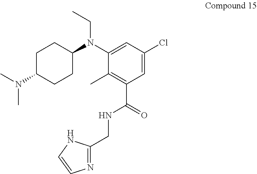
C1C(N(C)C)CCC(N(C2=CC(Cl)=CC(C(NCC3=NC=CN3)=O)=C2C)CC)C1
